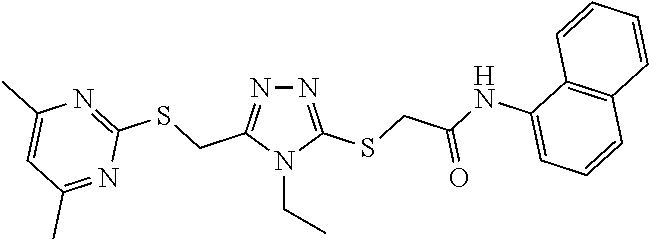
N1=C(SCC(NC2=CC=CC3=C2C=CC=C3)=O)N(CC)C(CSC2=NC(C)=CC(C)=N2)=N1
